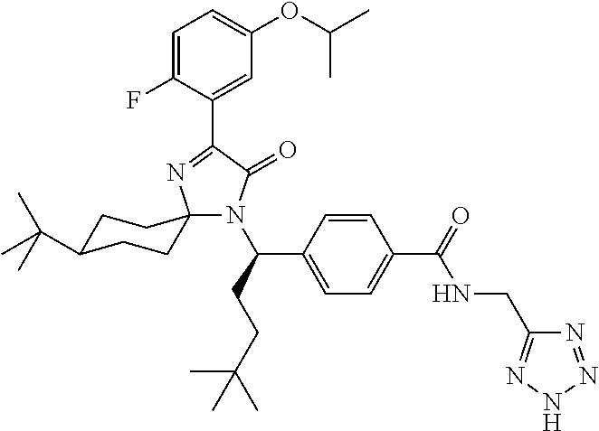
N1(C(C2=CC=C(C(NCC3=NNN=N3)=O)C=C2)CCC(C)(C)C)C(=O)C(C2=CC(OC(C)C)=CC=C2F)=NC12CCC(C(C)(C)C)CC2
